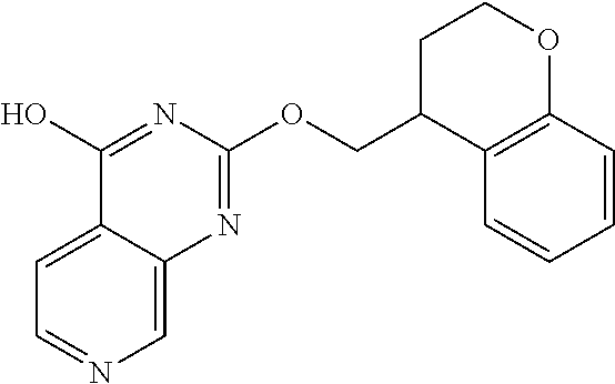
C1=C2C(=CC=N1)C(O)=NC(OCC1CCOC3=C1C=CC=C3)=N2
